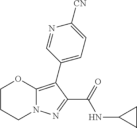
C1CCN2C(=C(C3=CC=C([CN])N=C3)C(C(=O)NC3CC3)=N2)O1
